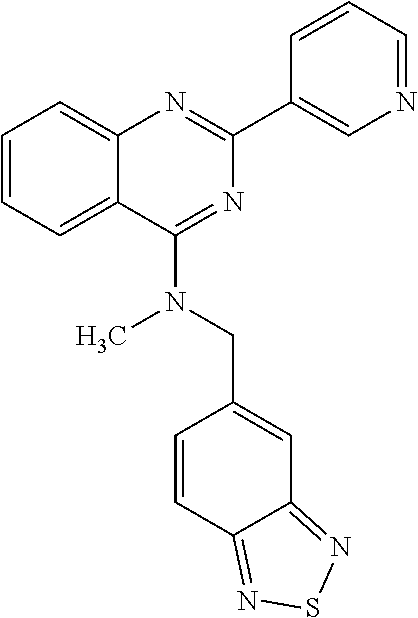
C1=CC=C2C(=C1)N=C(C1=CN=CC=C1)N=C2N(C)CC1=CC2=NSN=C2C=C1
